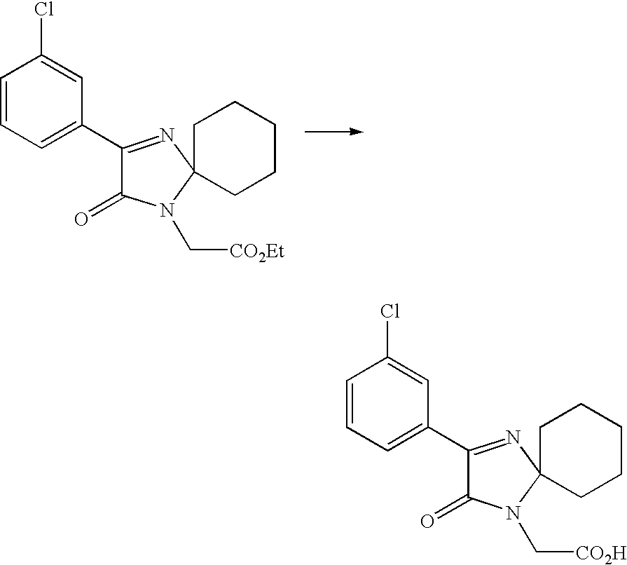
C1=CC=C(C2=NC3(N(C[CO2Et])C2=O)CCCCC3)C=C1Cl.C1=CC=C(C2=NC3(N(C[CO2H])C2=O)CCCCC3)C=C1Cl
